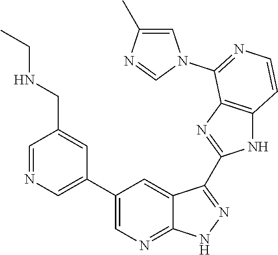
C1=NC=C(C2=CN=C3C(=C2)C(C2=NC4=C(N2)C=CN=C4N2C=C(C)N=C2)=NN3)C=C1CNCC
